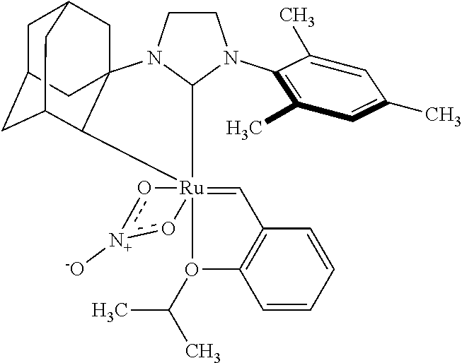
C1CN2C(N1C1=C(C)C=C(C)C=C1C)[Ru]13(=CC4=C(C=CC=C4)O1C(C)C)(C1C24CC2CC(CC1C2)C4)o[n+]([-O])o3
